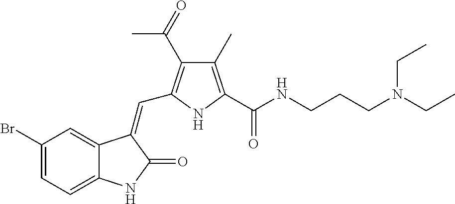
C1(Br)=CC=C2C(=C1)C(=CC1=C(C(=O)C)C(C)=C(C(NCCCN(CC)CC)=O)N1)C(=O)N2
